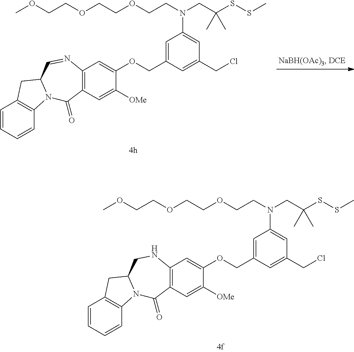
C1=CC=CC2=C1CC1N2C(=O)C2=C(NC1)C=C(OCC1=CC(N(CCOCCOCCOC)CC(SSC)(C)C)=CC(CCl)=C1)C([OMe])=C2.C1=CC=CC2=C1CC1N2C(=O)C2=C(N=C1)C=C(OCC1=CC(N(CCOCCOCCOC)CC(SSC)(C)C)=CC(CCl)=C1)C([OMe])=C2
